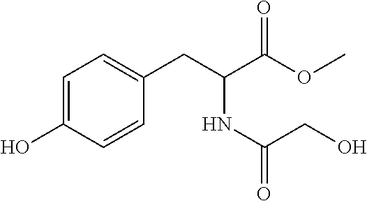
C1=C(O)C=CC(CC(NC(CO)=O)C(OC)=O)=C1
